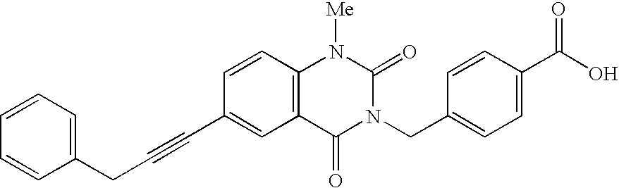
C(C1=CC2=C(C=C1)N([Me])C(=O)N(CC1=CC=C(C(O)=O)C=C1)C2=O)#CCC1=CC=CC=C1
